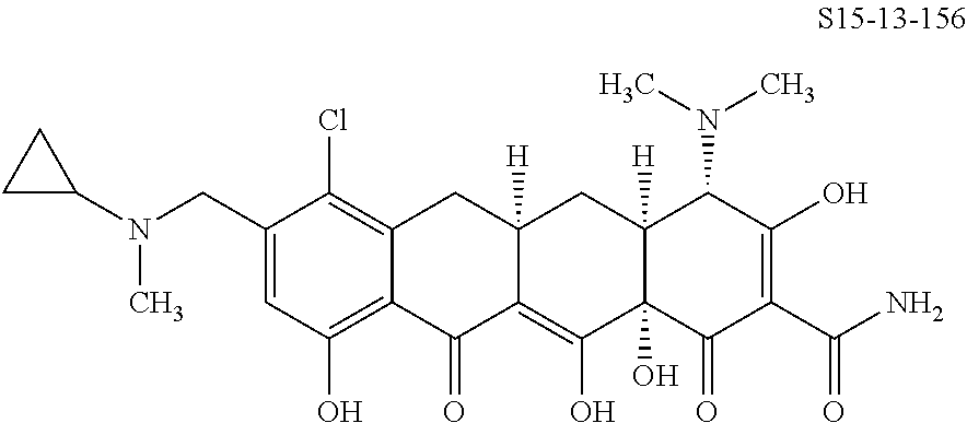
C1(CN(C)C2CC2)=CC(O)=C2C(=C1Cl)CC1([H])C(=C(O)C3(O)C([H])(C1)C(N(C)C)C(O)=C(C(N)=O)C3=O)C2=O
